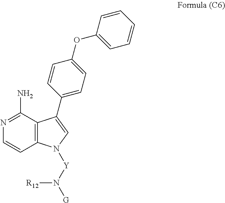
C12=C(C(N)=NC=C1)C(C1=CC=C(OC3=CC=CC=C3)C=C1)=CN2[Y]N([R12])[G]
